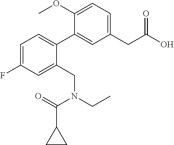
C1=C(F)C=C(CN(CC)C(=O)C2CC2)C(C2=CC(CC(O)=O)=CC=C2OC)=C1
